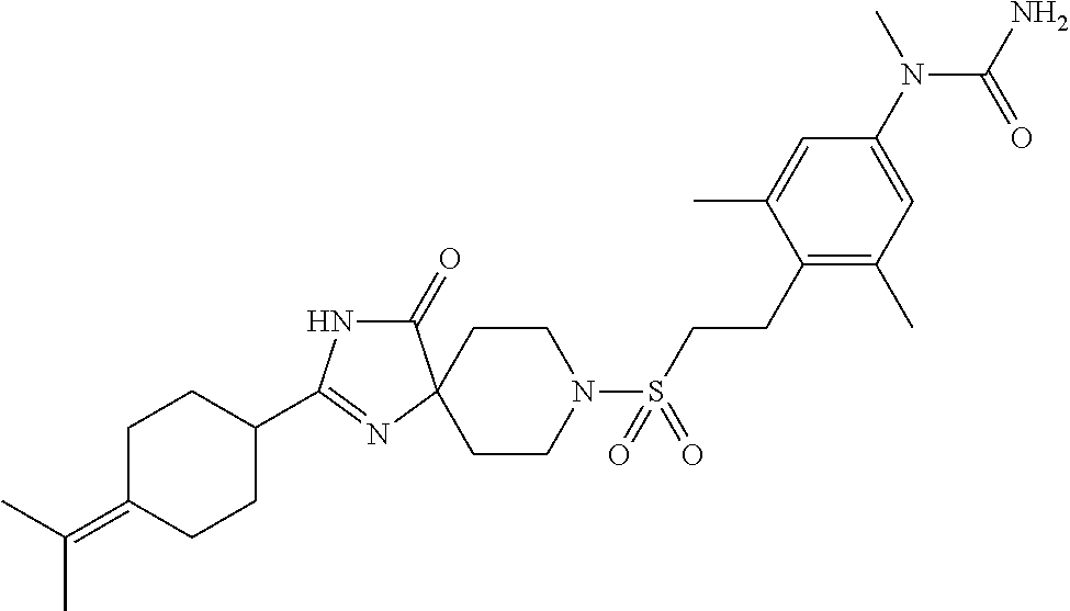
C1C(C2=NC3(CCN(S(=O)(=O)CCC4=C(C)C=C(N(C)C(=O)N)C=C4C)CC3)C(=O)N2)CCC(=C(C)C)C1
